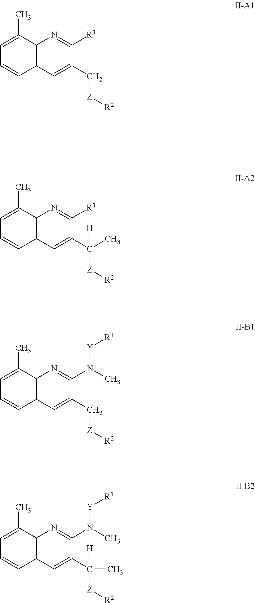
C12=C(C(C)=CC=C1)N=C([R1])C(C[Z][R2])=C2.C12=C(C(C)=CC=C1)N=C(N([Y][R1])C)C(C[Z][R2])=C2.C12=C(C(C)=CC=C1)N=C([R1])C(C([Z][R2])([H])C)=C2.C12=C(C(C)=CC=C1)N=C(N([Y][R1])C)C(C([Z][R2])([H])C)=C2
